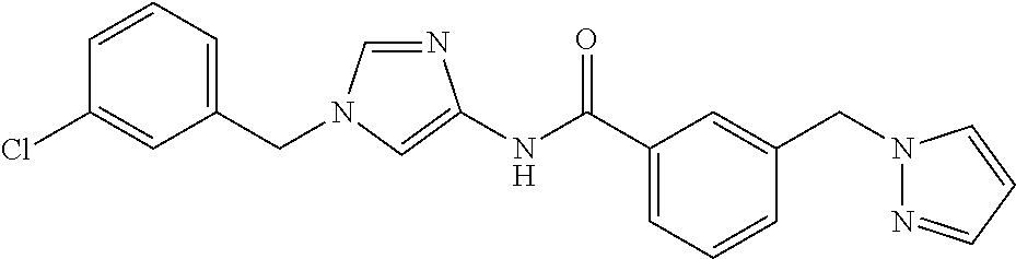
C1=NC(NC(=O)C2=CC=CC(CN3N=CC=C3)=C2)=CN1CC1=CC=CC(Cl)=C1
